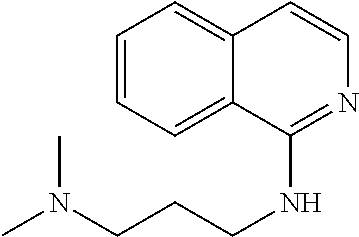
C1=CC=C2C(=C1)C=CN=C2NCCCN(C)C
